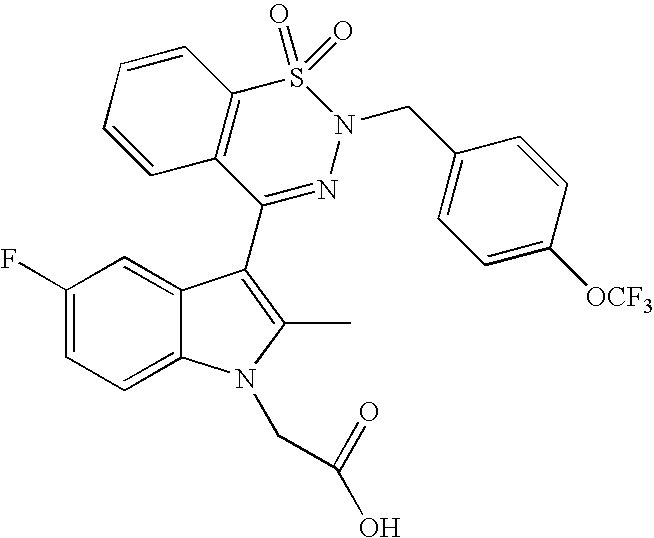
C1(F)=CC=C2C(=C1)C(C1=NN(CC3=CC=C([OCF3])C=C3)S(=O)(=O)C3=C1C=CC=C3)=C(C)N2CC(=O)O
